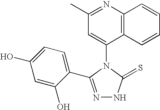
N1=C(C2=CC=C(O)C=C2O)N(C2=CC(C)=NC3=C2C=CC=C3)C(=S)N1
